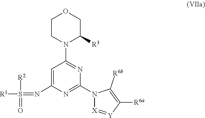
C1CN(C2=NC(N3[X]=[Y]C([R6a])=C3[R6b])=NC(N=S([R2])(=O)[R1])=C2)C([R3])CO1
